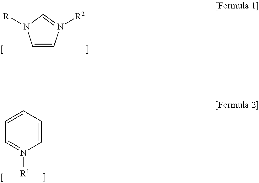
C1=CN([R2])=CN1[R1].C1=CC=CN([R1])=C1
